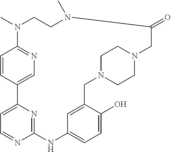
C1=CC2=CN=C1N(C)CCN(C)C(=O)CN1CCN(CC3=CC(=CC=C3O)NC3=NC2=CC=N3)CC1
